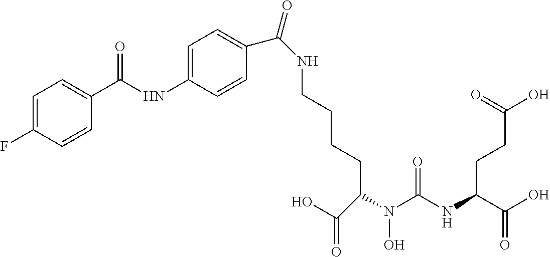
OC(C(NC(N(C(CCCCNC(=O)C1=CC=C(NC(C2=CC=C(F)C=C2)=O)C=C1)C(O)=O)O)=O)CCC(O)=O)=O
